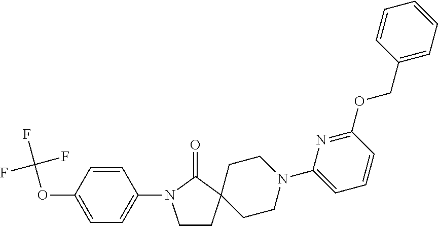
C1CC2(C(=O)N1C1=CC=C(OC(F)(F)F)C=C1)CCN(C1=CC=CC(OCC3=CC=CC=C3)=N1)CC2
